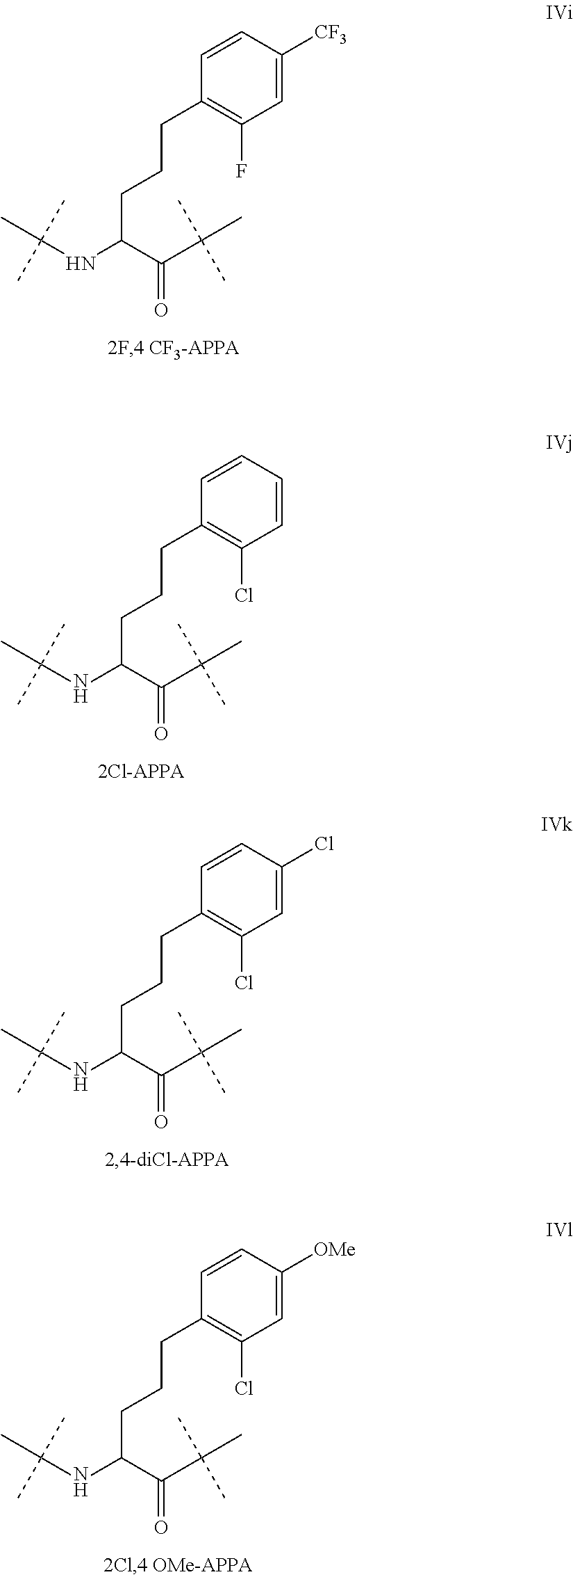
C1(CCCC(C(C(C)(C)C)=O)NC(C)(C)C)=C(F)C=C([CF3])C=C1.C1(CCCC(C(C(C)(C)C)=O)NC(C)(C)C)=C(Cl)C=CC=C1.C1(CCCC(C(C(C)(C)C)=O)NC(C)(C)C)=C(Cl)C=C(Cl)C=C1.C1(CCCC(C(C(C)(C)C)=O)NC(C)(C)C)=C(Cl)C=C([OMe])C=C1
